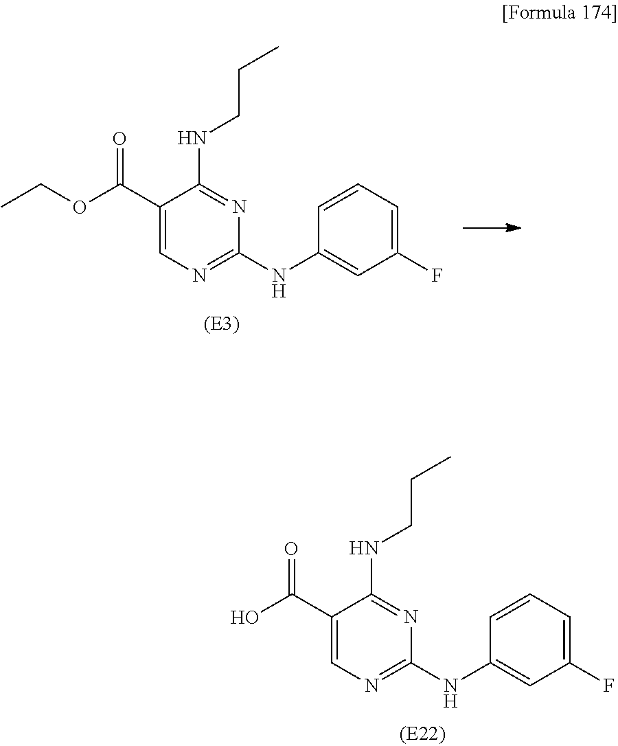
C1(C(O)=O)=CN=C(NC2=CC(F)=CC=C2)N=C1NCCC.C1(C(OCC)=O)=CN=C(NC2=CC(F)=CC=C2)N=C1NCCC
